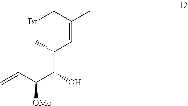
C(=C(C)CBr)C(C)C(C([OMe])C=C)O
